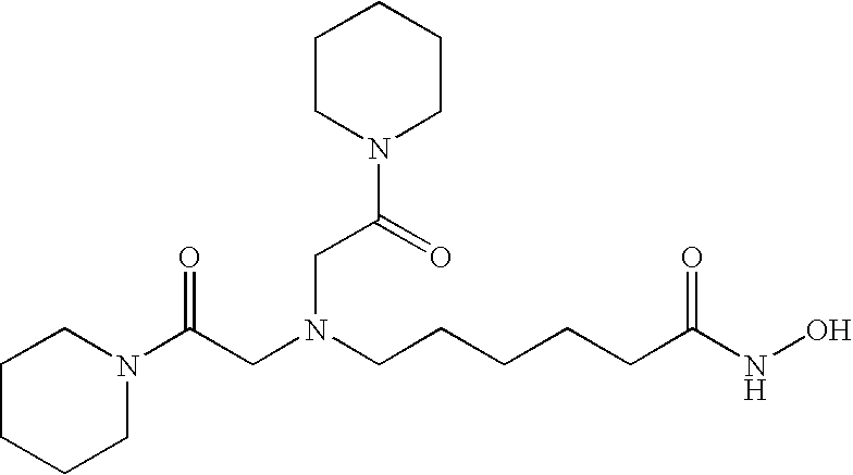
N1(C(CN(CCCCCC(NO)=O)CC(=O)N2CCCCC2)=O)CCCCC1
